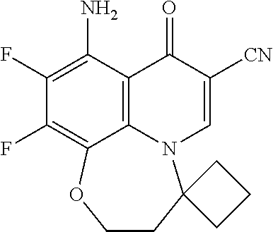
FC1=C2C3=C(C(N)=C1F)C(=O)C([CN])=CN3C1(CCO2)CCC1
